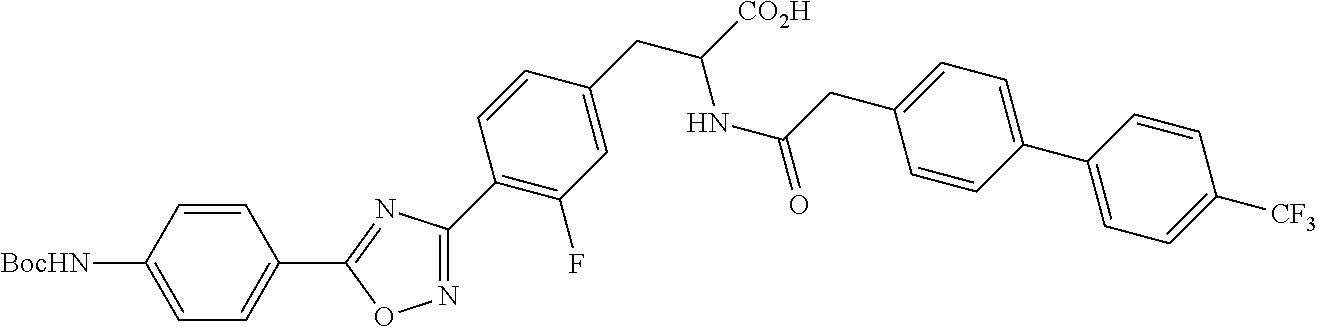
C1=C([BocHN])C=CC(C2=NC(C3=C(F)C=C(CC([CO2H])NC(=O)CC4=CC=C(C5=CC=C([CF3])C=C5)C=C4)C=C3)=NO2)=C1
